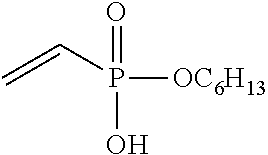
C=CP(=O)(O)[OC6H13]
